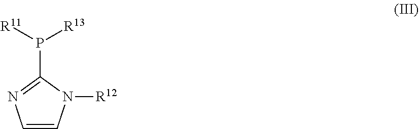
C1=CN([R12])C(P([R11])[R13])=N1
